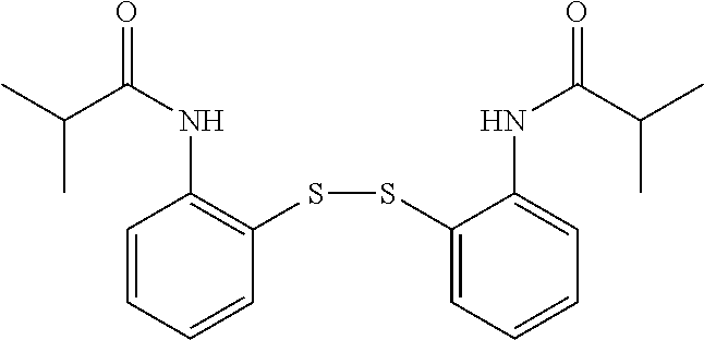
C1=CC=CC(SSC2=CC=CC=C2NC(=O)C(C)C)=C1NC(=O)C(C)C
